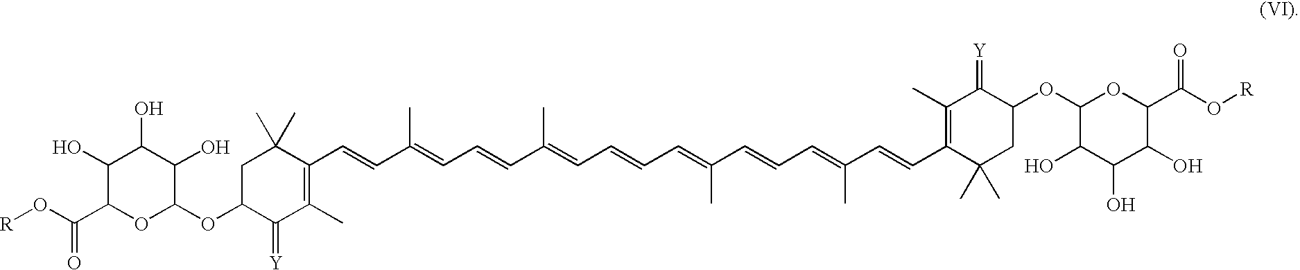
C1C(OC2C(O)C(O)C(O)C(C(O[R])=O)O2)C(=[Y])C(C)=C(C=CC(=CC=CC(=CC=CC=C(C=CC=C(C=CC2=C(C)C(=[Y])C(OC3C(O)C(O)C(O)C(C(O[R])=O)O3)CC2(C)C)C)C)C)C)C1(C)C
